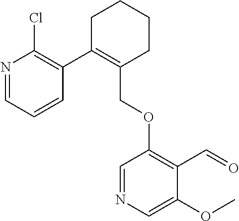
C1C(C2=C(Cl)N=CC=C2)=C(COC2=C(C=O)C(OC)=CN=C2)CCC1
